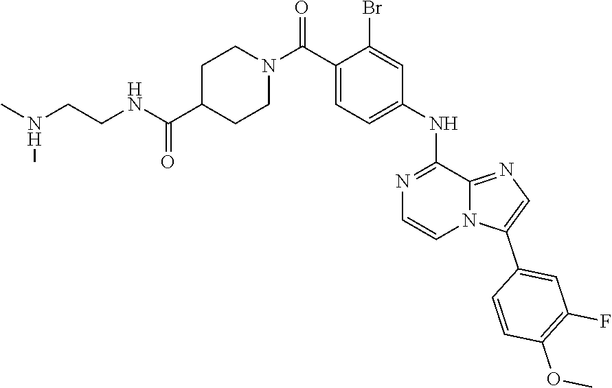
C1C(C(NCCN(C)C)=O)CCN(C(C2=CC=C(NC3=NC=CN4C3=NC=C4C3=CC(F)=C(OC)C=C3)C=C2Br)=O)C1
